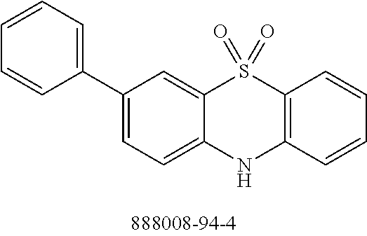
C1(C2=CC=C3C(=C2)S(=O)(=O)C2=C(N3)C=CC=C2)=CC=CC=C1
